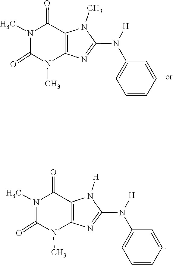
N1(C)C(=O)N(C)C(=O)C2=C1N=C(N(C1=CC=CC=C1)[H])N2C.CN1C(=O)N(C)C(=O)C2=C1N=C(N(C1=CC=CC=C1)[H])N2[H]
